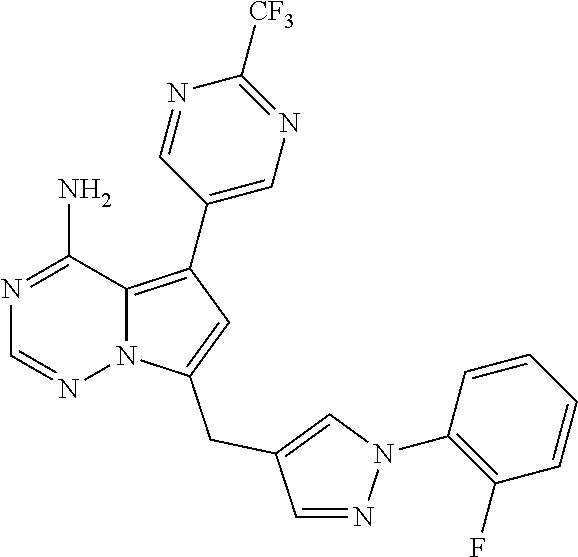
N1=C(N)C2=C(C3=CN=C([CF3])N=C3)C=C(CC3=CN(C4=C(F)C=CC=C4)N=C3)N2N=C1
